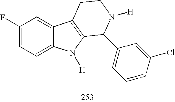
C1(F)=CC=C2C(=C1)C1=C(N2[H])C(C2=CC=CC(Cl)=C2)N([H])CC1
